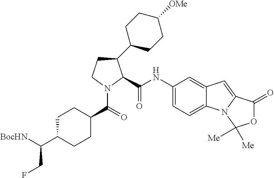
C1CN(C(=O)C2CCC(C([BocHN])CF)CC2)C(C(NC2=CC=C3C(=C2)C=C2N3C([Me])([Me])OC2=O)=O)C1C1CCC([OMe])CC1
